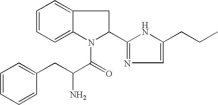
C1=CC=C2C(=C1)CC(C1=NC=C(CCC)N1)N2C(=O)C(CC1=CC=CC=C1)N
